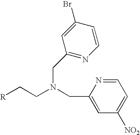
[R]CCN(CC1=CC([NO2])=CC=N1)CC1=NC=CC(Br)=C1
